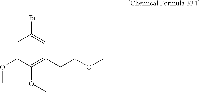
C1=C(OC)C(OC)=C(CCOC)C=C1Br
